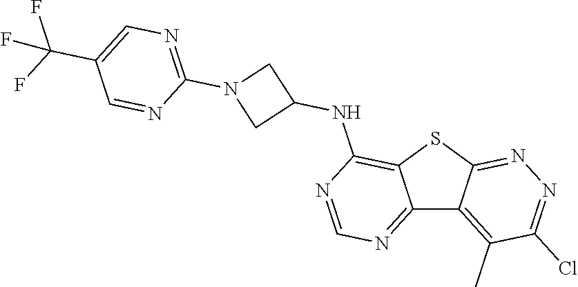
C12=NC=NC(NC3CN(C4=NC=C(C(F)(F)F)C=N4)C3)=C1SC1=NN=C(Cl)C(C)=C21
